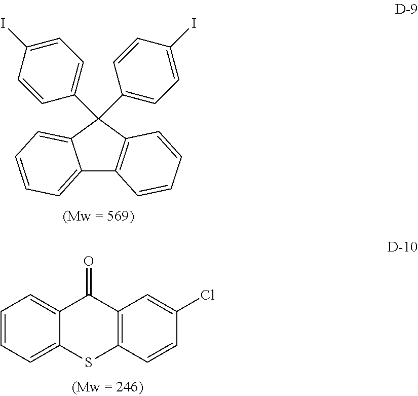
C12=CC=CC=C1C(C1=CC=C(I)C=C1)(C1=CC=C(I)C=C1)C1=C2C=CC=C1.C1=CC=C2C(=C1)C(=O)C1=C(S2)C=CC(Cl)=C1
